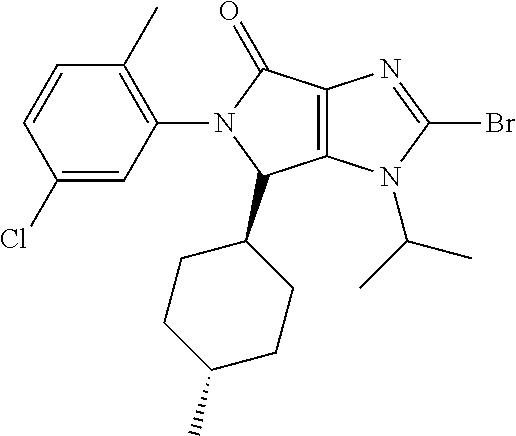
C12=C(N(C(C)C)C(Br)=N1)C(C1CCC(C)CC1)N(C1=C(C)C=CC(Cl)=C1)C2=O
